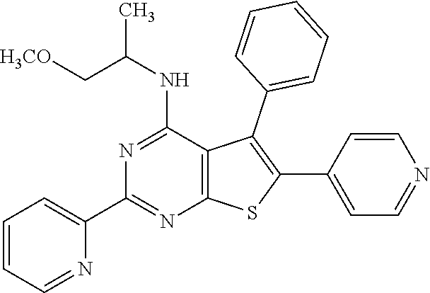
C1(C2=NC3=C(C(NC(C)C[H3CO])=N2)C(C2=CC=CC=C2)=C(C2=CC=NC=C2)S3)=CC=CC=N1
